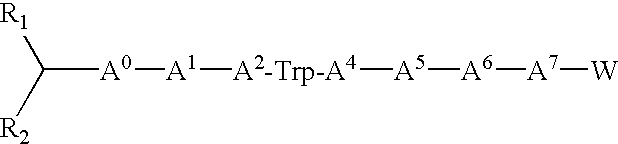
C([A0][A1][A2-Trp-A4][A5][A6][A7][W])([R2])[R1]
